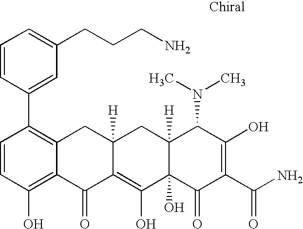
C1=CC(O)=C2C(=C1C1=CC(CCCN)=CC=C1)CC1([H])C(=C(O)C3(O)C([H])(C1)C(N(C)C)C(O)=C(C(N)=O)C3=O)C2=O
